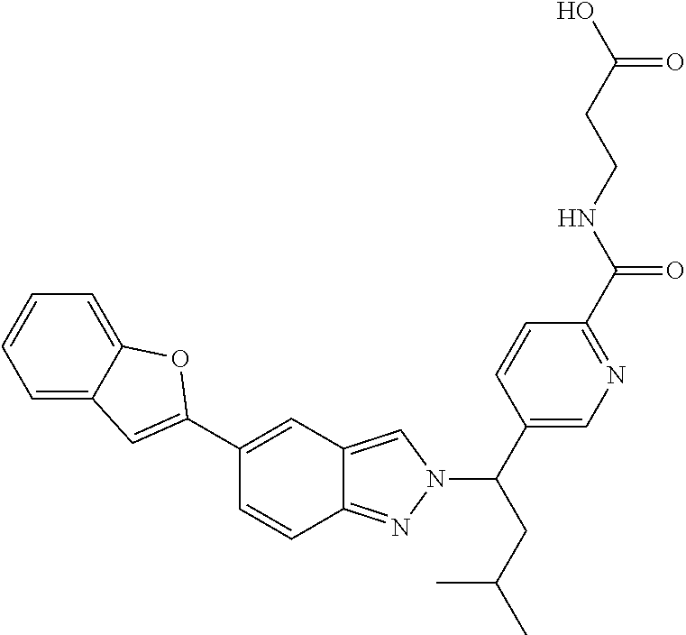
C1(C2=CC3=CC=CC=C3O2)=CC2=CN(C(CC(C)C)C3=CN=C(C(NCCC(O)=O)=O)C=C3)N=C2C=C1
